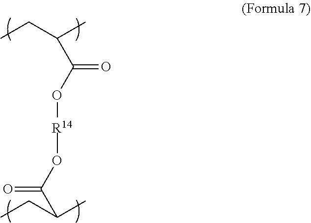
CCC(C(O[R14]OC(C(CC)C)=O)=O)C
